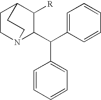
C1=C(C(C2C([R])C3CCN2CC3)C2=CC=CC=C2)C=CC=C1
